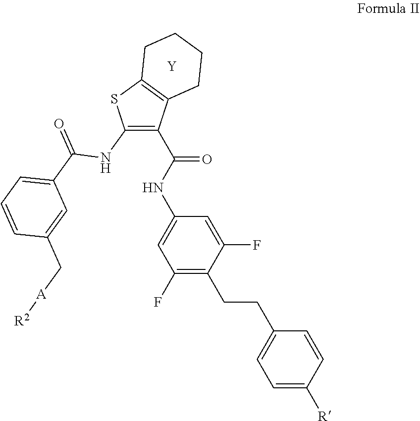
C1(NC(=O)C2=CC=CC(C[A][R2])=C2)=C(C(=O)NC2=CC(F)=C(CCC3=CC=C([R])C=C3)C(F)=C2)C2=C(S1)CCCC2.[Y]
